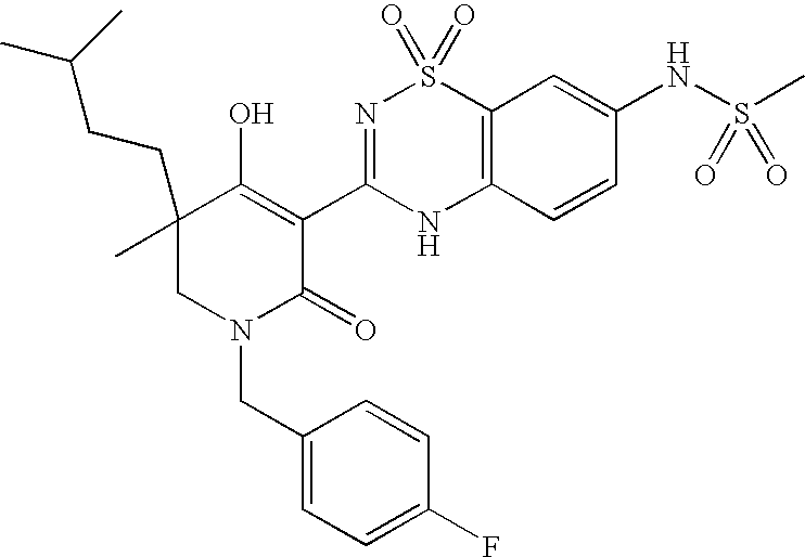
C12=C(C=CC(NS(C)(=O)=O)=C1)NC(C1=C(O)C(CCC(C)C)(C)CN(CC3=CC=C(F)C=C3)C1=O)=NS2(=O)=O
